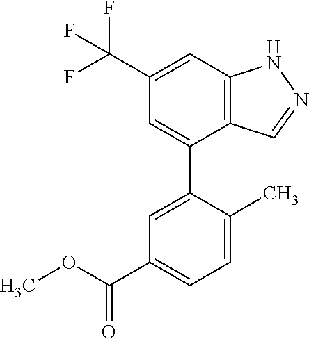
C12=C(C=C(C(F)(F)F)C=C1C1=CC(C(OC)=O)=CC=C1C)NN=C2
